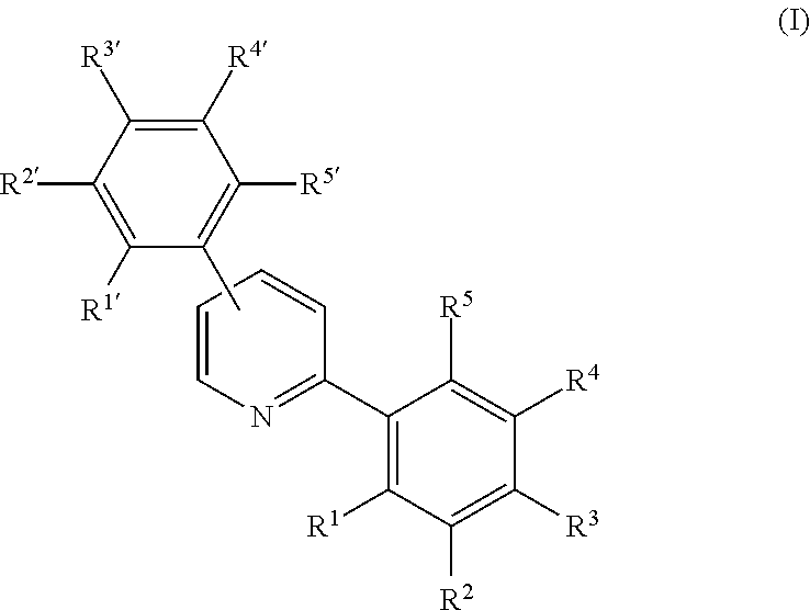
C1=CN=C(C2=C([R1])C([R2])=C([R3])C([R4])=C2[R5])C=C1.C1([R4])=C([R3])C([R2])=C([R1])C(C)=C1[R5]
